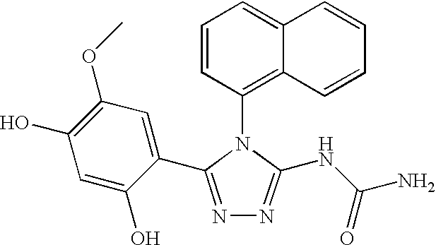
C1=CC(N2C(NC(N)=O)=NN=C2C2=CC(OC)=C(O)C=C2O)=C2C(=C1)C=CC=C2
